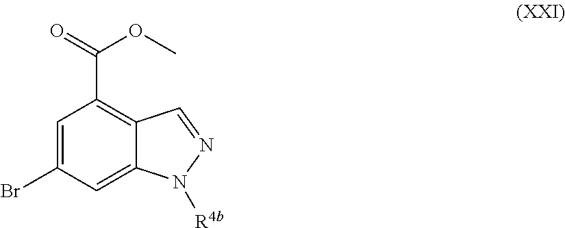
C1=C(Br)C=C2C(=C1C(=O)OC)C=NN2[R4b]
